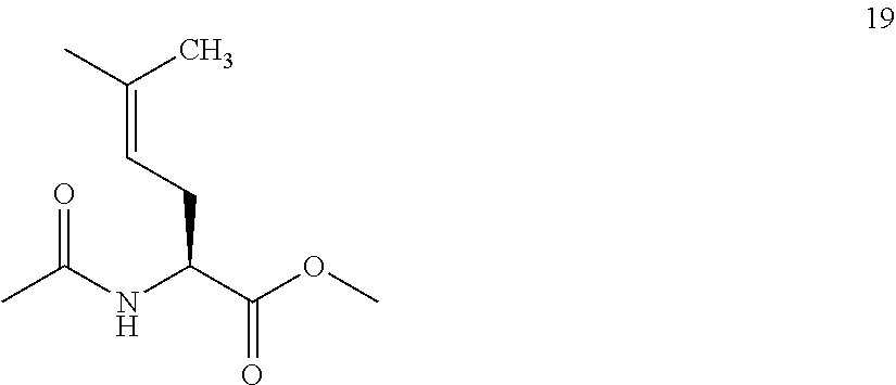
CC(NC(C(OC)=O)CC=C(C)C)=O
